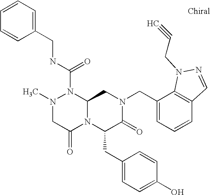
CN1CC(=O)N2C(N1C(NCC1=CC=CC=C1)=O)CN(CC1=CC=CC3=C1N(CC#C)N=C3)C(=O)C2CC1=CC=C(O)C=C1
